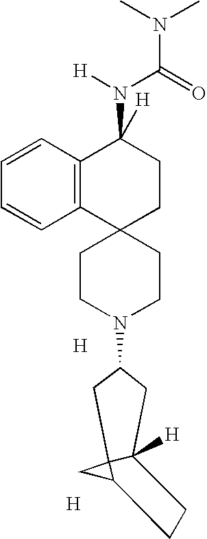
C12=C(C3(CCC1(N([H])C(=O)N(C)C)[H])CCN(C1CC4([H])C5(CC5CC4)C1)CC3)C=CC=C2.[H].[H]
